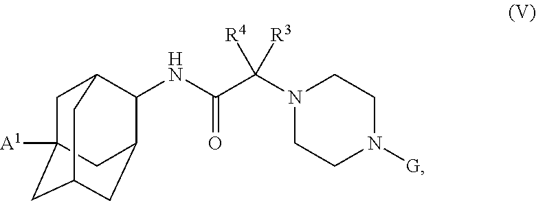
C1C2([A1])CC3CC(C(NC(C(N4CCN([G])CC4)([R3])[R4])=O)C1C3)C2
